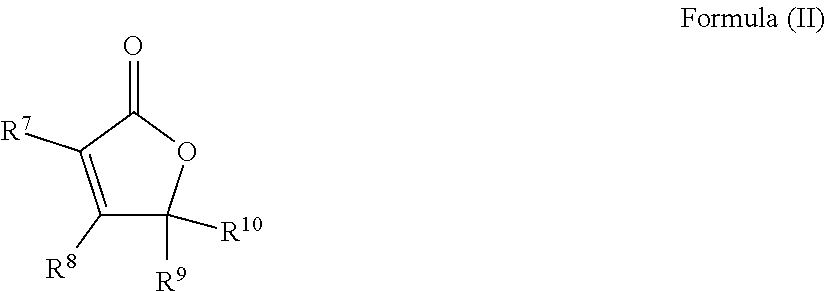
C1([R8])=C([R7])C(=O)OC1([R9])[R10]
